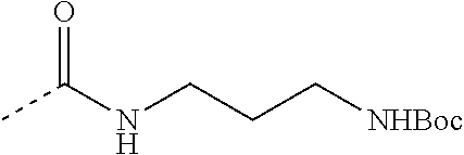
CC(NCCC[NHBoc])=O
